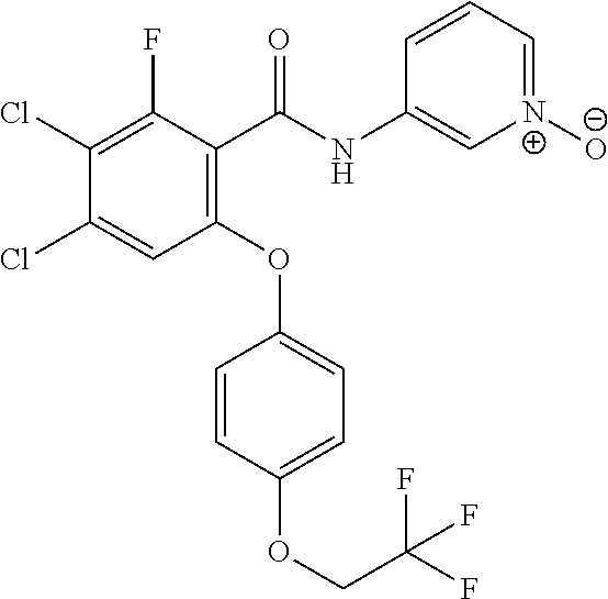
C1(C(NC2=C[N+]([O-])=CC=C2)=O)=C(OC2=CC=C(OCC(F)(F)F)C=C2)C=C(Cl)C(Cl)=C1F
